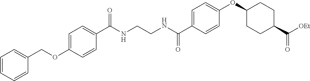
C1=C(C(NCCNC(C2=CC=C(OCC3=CC=CC=C3)C=C2)=O)=O)C=CC(OC2CCC(C(=O)[OEt])CC2)=C1
